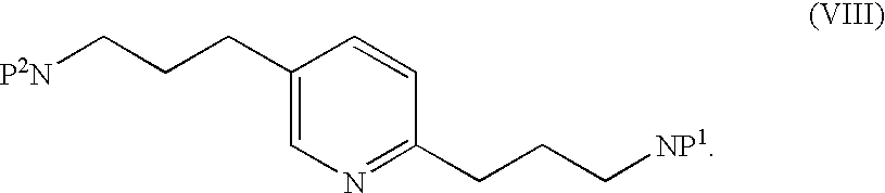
C1(CCC[P2N])=CN=C(CCC[NP1])C=C1
